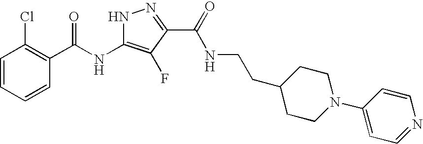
C1=CC=CC(C(NC2=C(F)C(C(=O)NCCC3CCN(C4=CC=NC=C4)CC3)=NN2)=O)=C1Cl
